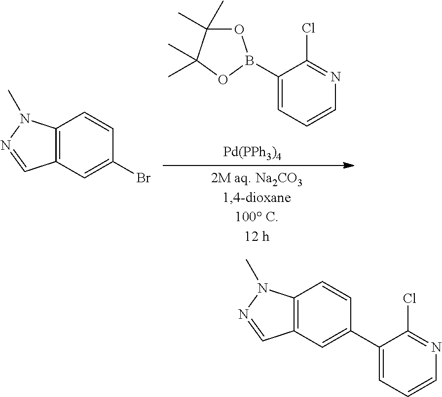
C1(B2OC(C)(C)C(C)(C)O2)=CC=CN=C1Cl.[Pd(PPh3)4].C12=C(C=C(Br)C=C1)C=NN2C.C12=C(C=C(C3=CC=CN=C3Cl)C=C1)C=NN2C
